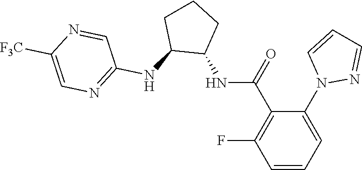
C1(N2N=CC=C2)=CC=CC(F)=C1C(=O)NC1CCCC1NC1=NC=C([F3C])N=C1
